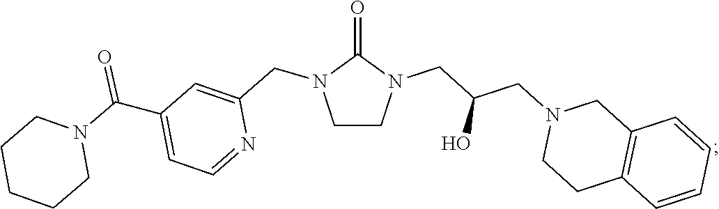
C12=C(C=CC=C1)CCN(CC(CN1C(=O)N(CC3=CC(C(N4CCCCC4)=O)=CC=N3)CC1)O)C2
